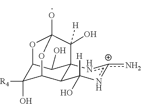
C12C([R4])(O)C3C4C(C1O)(n[c+](n)nC4([H])O)C(O)([H])C([O-])(O2)O3
